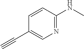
N1=C(NC)C=CC(C#C)=C1
